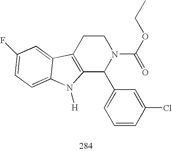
C12=C(CCN(C(=O)OCC)C1C1=CC=CC(Cl)=C1)C1=CC(F)=CC=C1N2[H]
